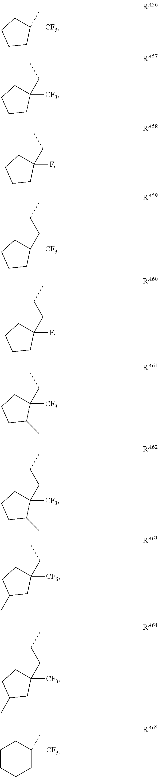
[CF3]C1(C)CCCC1.[CF3]C1(C)CCCCC1.[CF3]C1(CC)CCCC1.FC1(CC)CCCC1.[CF3]C1(CCC)CCCC1.FC1(CCC)CCCC1.[CF3]C1(CC)CCCC1C.[CF3]C1(CCC)CCCC1C.[CF3]C1(CC)CCC(C)C1.[CF3]C1(CCC)CCC(C)C1
